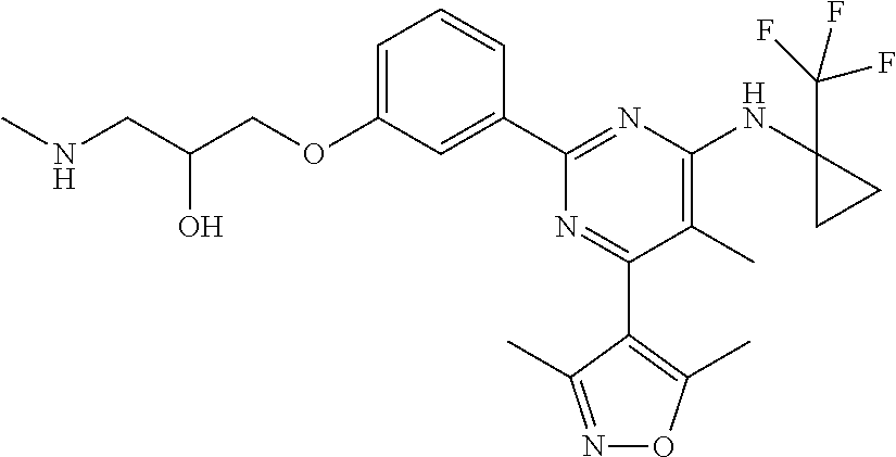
C1=C(OCC(CNC)O)C=C(C2=NC(NC3(C(F)(F)F)CC3)=C(C)C(C3=C(C)ON=C3C)=N2)C=C1
